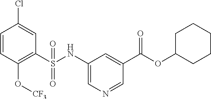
C1=CC(O[CF3])=C(S(NC2=CN=CC(C(OC3CCCCC3)=O)=C2)(=O)=O)C=C1Cl
